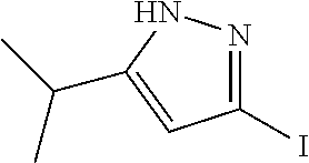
C1(I)=NNC(C(C)C)=C1
